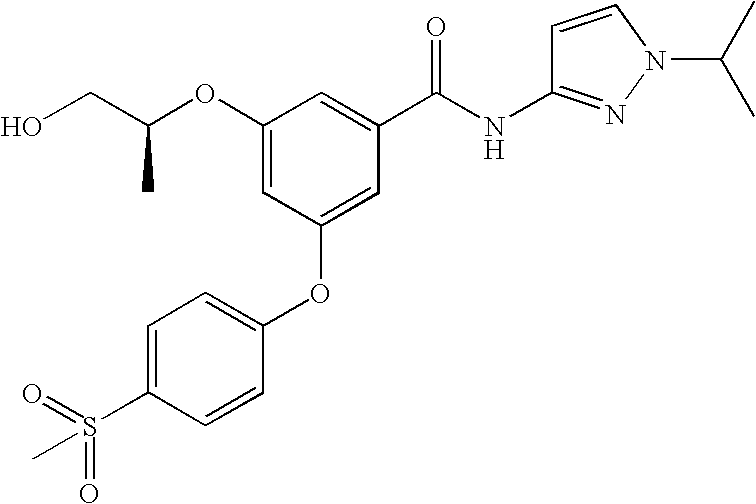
OCC(OC1=CC(OC2=CC=C(S(=O)(=O)C)C=C2)=CC(C(NC2=NN(C(C)C)C=C2)=O)=C1)C
